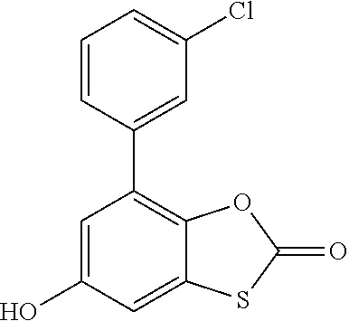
C1=C(O)C=C2C(=C1C1=CC(Cl)=CC=C1)OC(=O)S2
